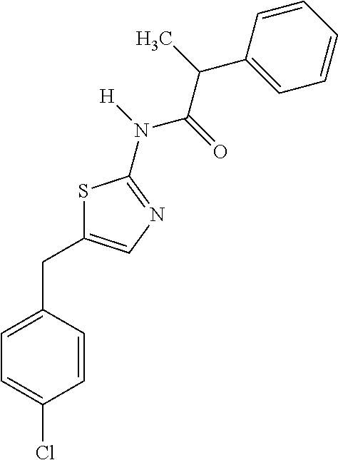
S1C(CC2=CC=C(Cl)C=C2)=CN=C1N([H])C(=O)C(C)C1=CC=CC=C1
